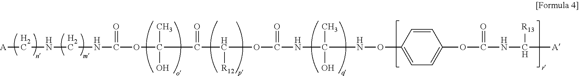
[A]CNCNC(OC(C(C(OC(NC(NOC1=CC=C(OC(NC([A])[R13])=O)C=C1)(C)O)=O)[R12])=O)(C)O)=O
